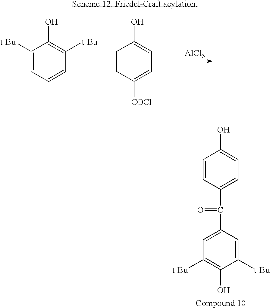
C1([t-Bu])=CC=CC([t-Bu])=C1O.C1=CC([COCl])=CC=C1O.[AlCl3].C1=CC(C(=O)C2=CC([t-Bu])=C(O)C([t-Bu])=C2)=CC=C1O
